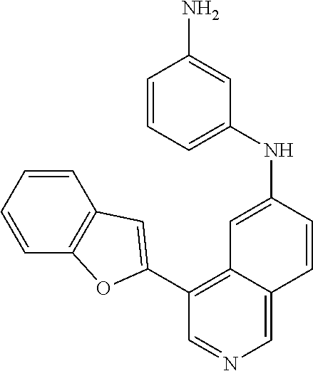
C1=CC=CC2=C1C=C(C1=C3C(=CN=C1)C=CC(NC1=CC=CC(N)=C1)=C3)O2
